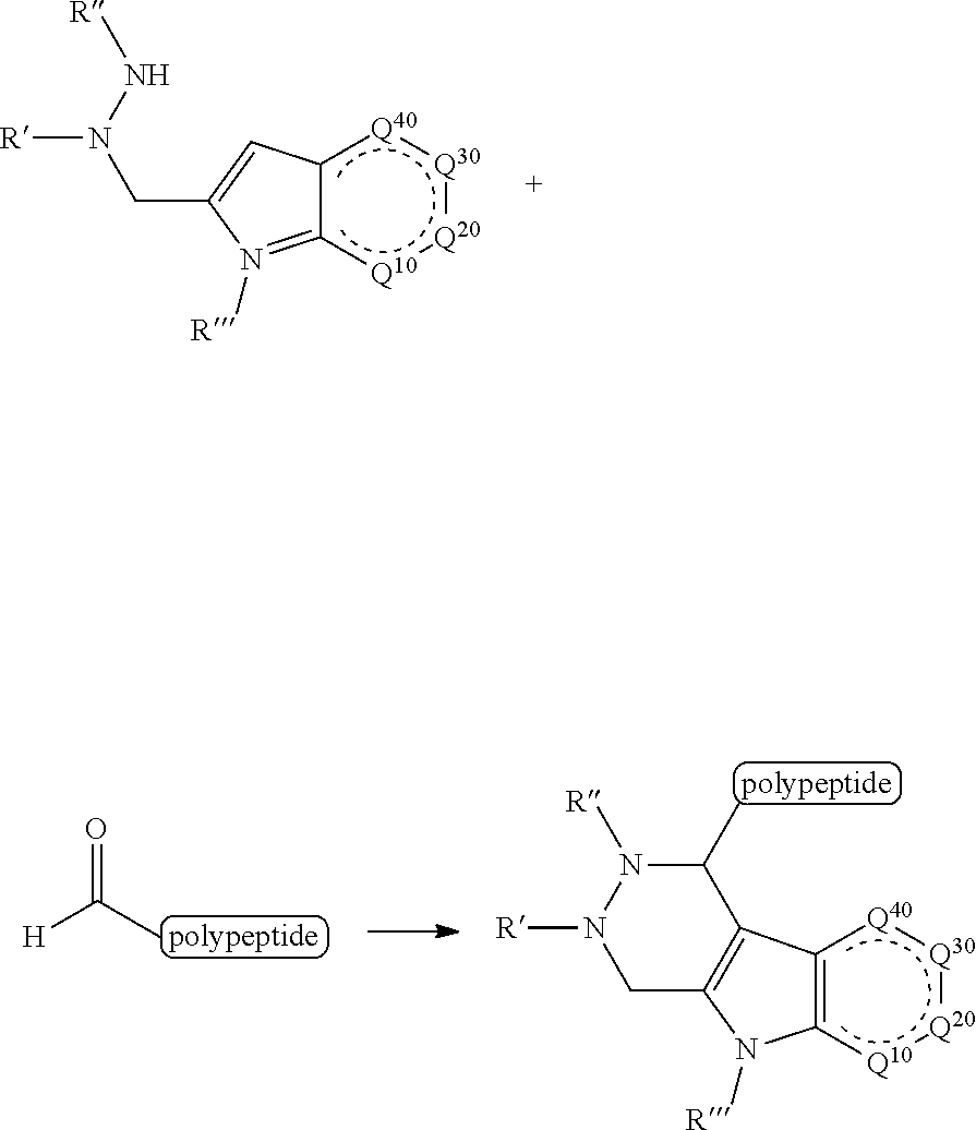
c12c([Q10]:[Q20]:[Q30]:[Q40]1)=N([R])C(CN(N[R])[R])=C2.O=C(C)[H].C12=C(N([R])C3=C1C(C)N([R])N([R])C3)[Q10][Q20][Q30][Q40]2
